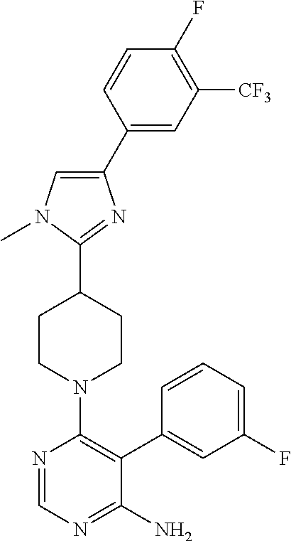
C1(C2=CC([CF3])=C(F)C=C2)=CN(C)C(C2CCN(C3=C(C4=CC(F)=CC=C4)C(N)=NC=N3)CC2)=N1
